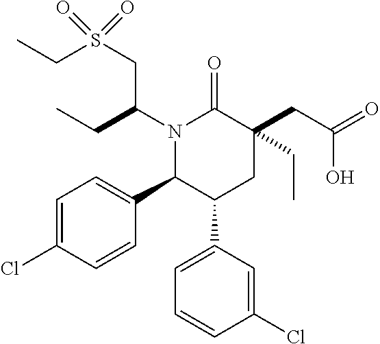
N1(C(CC)CS(CC)(=O)=O)C(C2=CC=C(Cl)C=C2)C(C2=CC=CC(Cl)=C2)CC(CC(=O)O)(CC)C1=O
